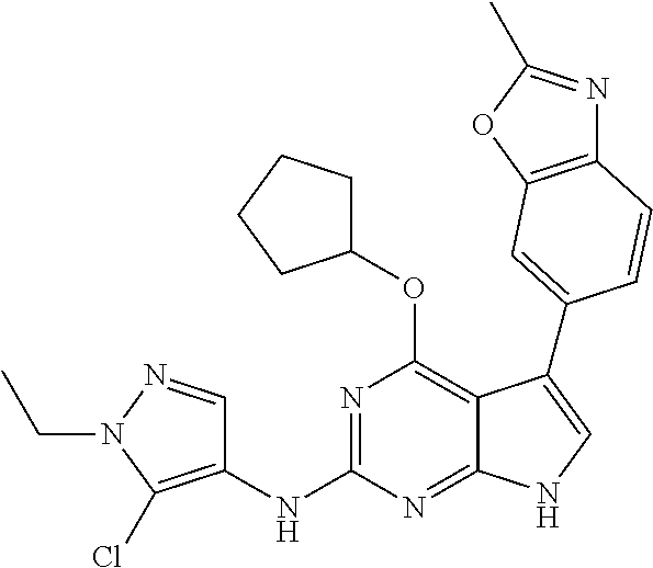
C12=C(OC3CCCC3)N=C(NC3=C(Cl)N(CC)N=C3)N=C1NC=C2C1=CC2=C(N=C(C)O2)C=C1
